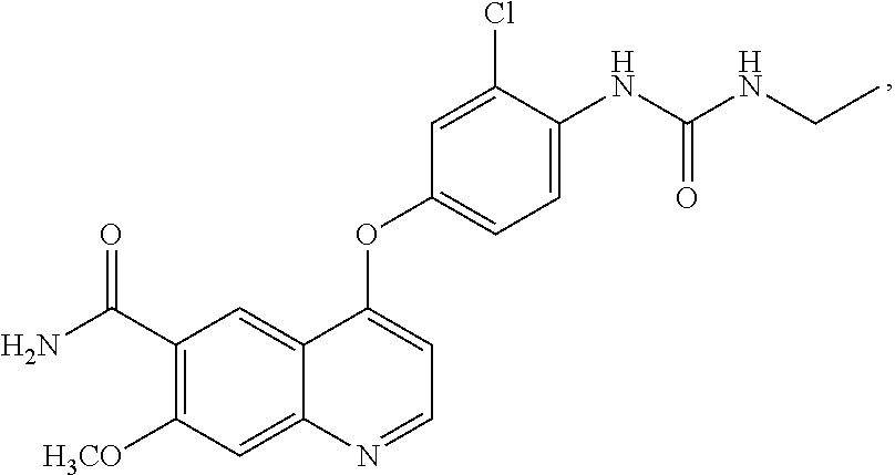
C1(C(N)=O)=C([H3CO])C=C2C(=C1)C(OC1=CC=C(NC(NCC)=O)C(Cl)=C1)=CC=N2
